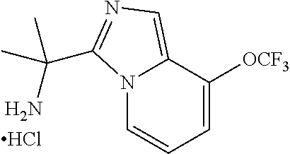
N12C=CC=C([OCF3])C1=CN=C2C(N)(C)C.Cl
